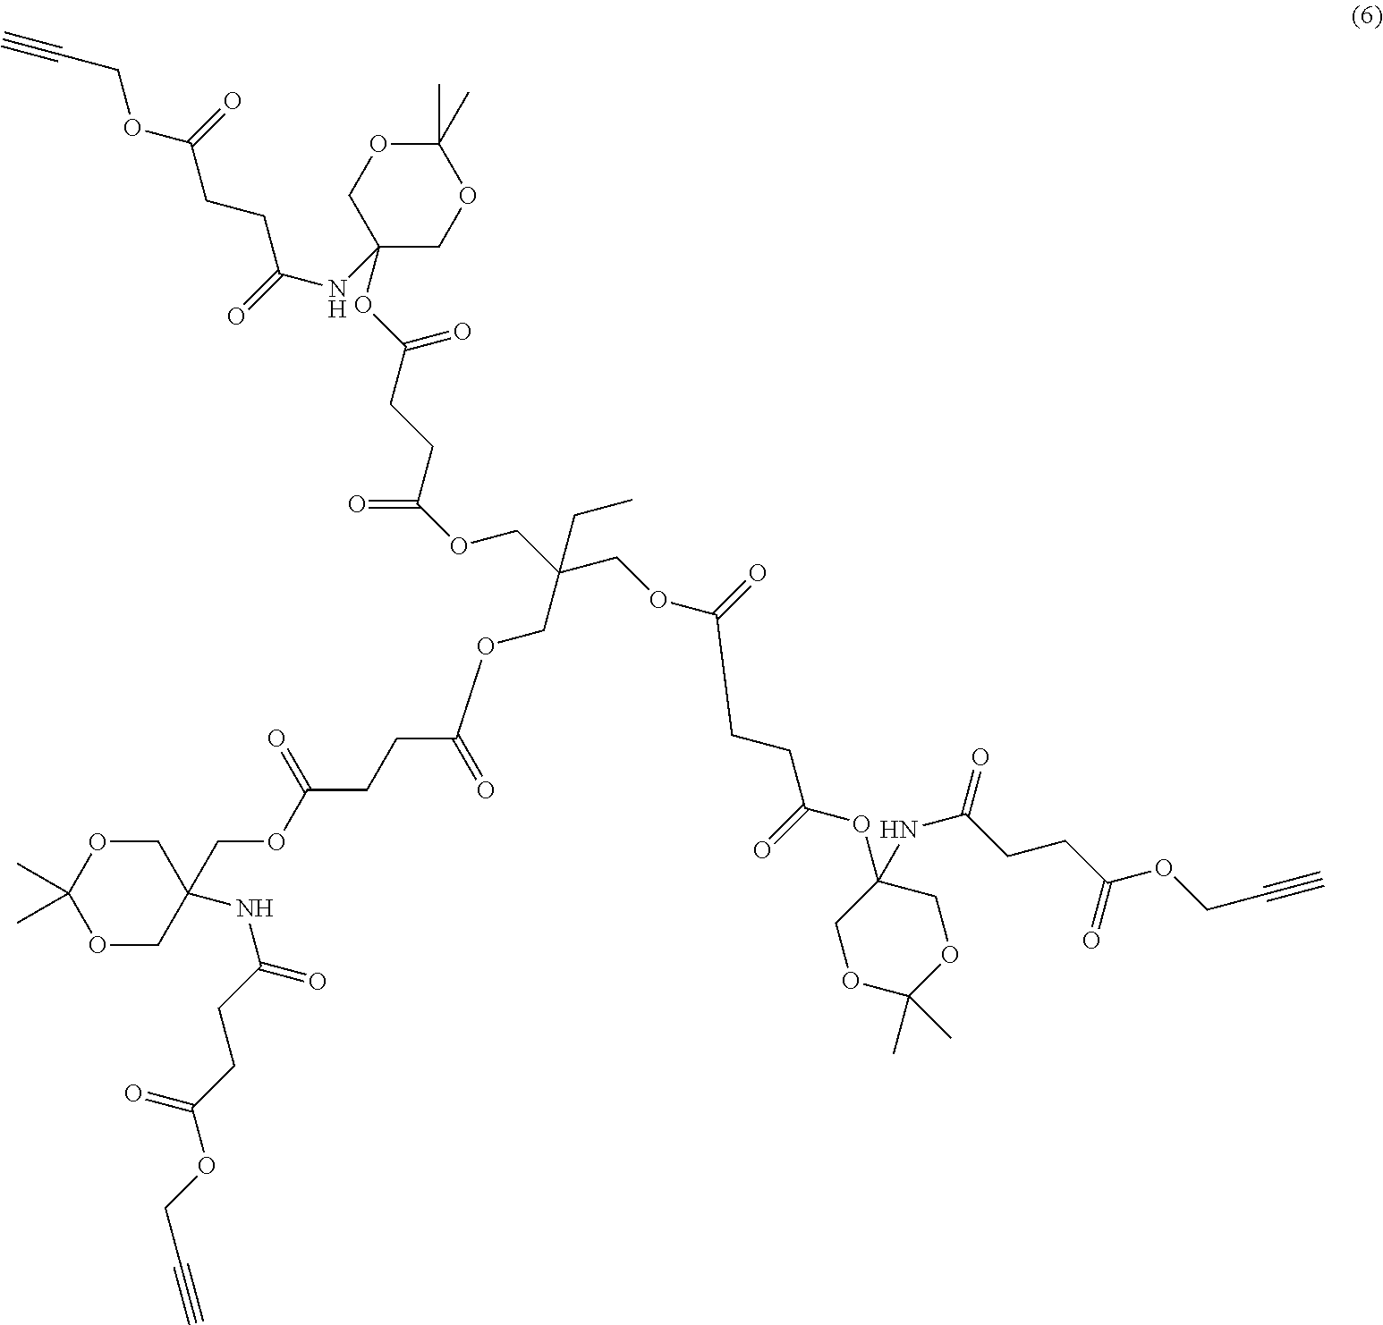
C1OC(C)(C)OCC1(COC(CCC(OCC(COC(=O)CCC(=O)OC1(NC(CCC(OCC#C)=O)=O)COC(C)(C)OC1)(CC)COC(CCC(OC1(NC(=O)CCC(=O)OCC#C)COC(C)(C)OC1)=O)=O)=O)=O)NC(=O)CCC(OCC#C)=O
